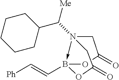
N12(C([Me])C3CCCCC3)->B(C=C[Ph])(OC(=O)C1)OC(=O)C2
